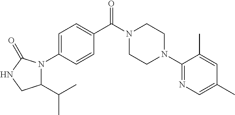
C1=C(N2C(C(C)C)CNC2=O)C=CC(C(N2CCN(C3=NC=C(C)C=C3C)CC2)=O)=C1
